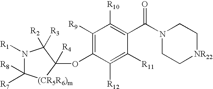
N1([R1])C([R7])([R8])[(CR5R6)m]C(OC2=C([R9])C([R10])=C(C(N3CC[NR22]CC3)=O)C([R11])=C2[R12])([R4])C1([R3])[R2]
